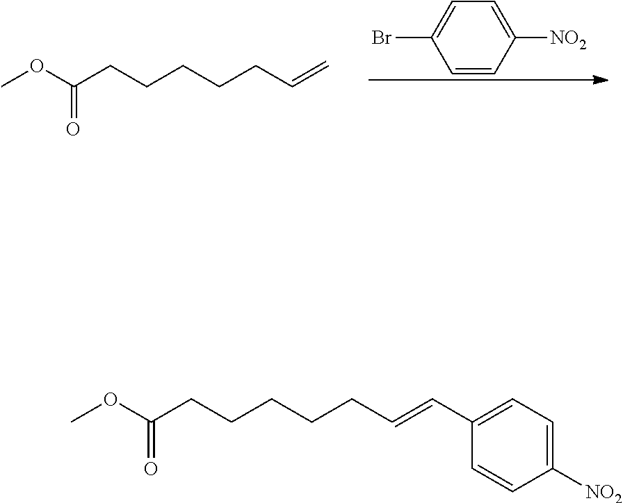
C1=CC([NO2])=CC=C1Br.COC(CCCCCC=C)=O.COC(CCCCCC=CC1=CC=C([NO2])C=C1)=O
